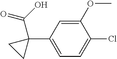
C1(OC)=CC(C2(C(=O)O)CC2)=CC=C1Cl
